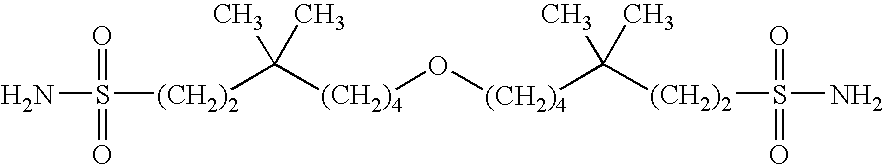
[(CH2)4](C(C)(C)[(CH2)2]S(N)(=O)=O)O[(CH2)4]C(C)(C)[(CH2)2]S(N)(=O)=O
